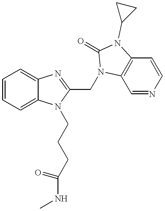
C1=CC=C2C(=C1)N=C(CN1C3=C(C=CN=C3)N(C3CC3)C1=O)N2CCCC(NC)=O
